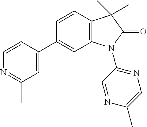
C1=CC(C2=CC3=C(C=C2)C(C)(C)C(=O)N3C2=NC=C(C)N=C2)=CC(C)=N1
